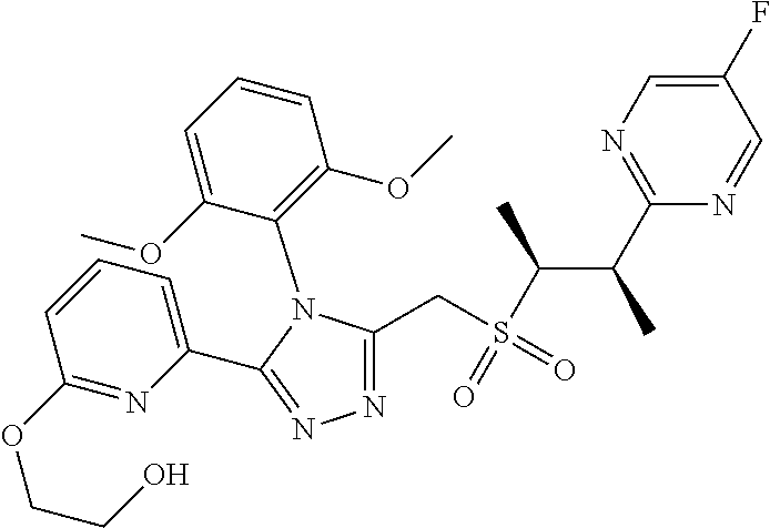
N1=C(CS(C(C(C2=NC=C(F)C=N2)C)C)(=O)=O)N(C2=C(OC)C=CC=C2OC)C(C2=CC=CC(OCCO)=N2)=N1
